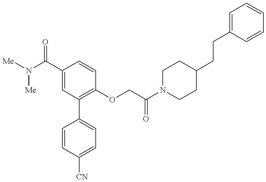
C1=CC([CN])=CC=C1C1=C(OCC(N2CCC(CCC3=CC=CC=C3)CC2)=O)C=CC(C(N([Me])[Me])=O)=C1
